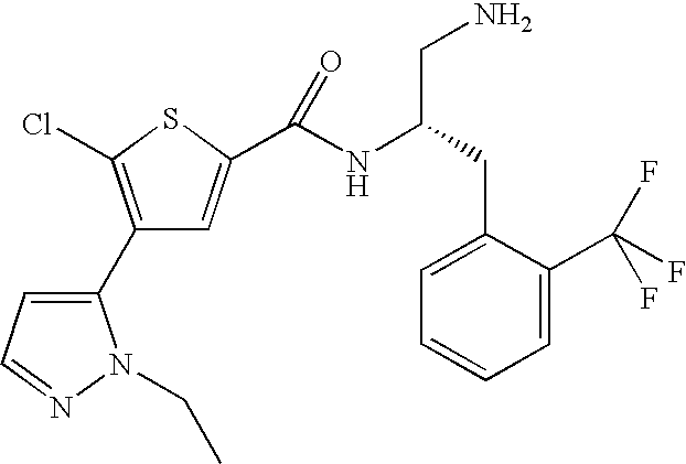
C1(C2=CC=NN2CC)=C(Cl)SC(C(NC(CN)CC2=CC=CC=C2C(F)(F)F)=O)=C1
